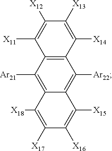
C1([X18])=C([X17])C([X16])=C([X15])C2=C([Ar22])C3=C(C([Ar21])=C12)C([X11])=C([X12])C([X13])=C3[X14]
